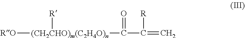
[RO][(CH2CHO)m(C2H4O)n]([R])C(C(=C)[R])=O
